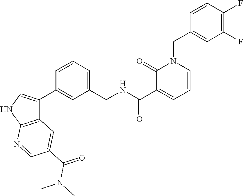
C12=C(NC=C1C1=CC(CNC(C3=CC=CN(CC4=CC(F)=C(F)C=C4)C3=O)=O)=CC=C1)N=CC(C(=O)N(C)C)=C2
